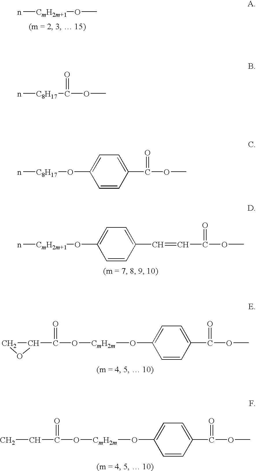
n[CmH2m+1]OC.n[CmH2m+1]OC1=CC=C(C=CC(=O)OC)C=C1.O([CmH2m]OC1=CC=C(C(=O)OC)C=C1)C(=O)C1CO1.O([CmH2m]OC1=CC=C(C(=O)OC)C=C1)C(=O)CC.n[C8H17]OC1=CC=C(C(=O)OC)C=C1.n[C8H17]C(=O)OC
